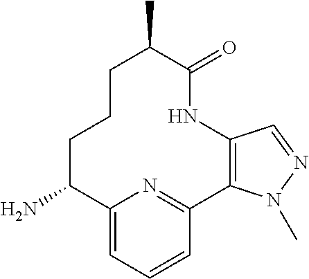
C12=CC=CC(=N1)C1=C(NC(=O)C(C)CCCC2N)C=NN1C
